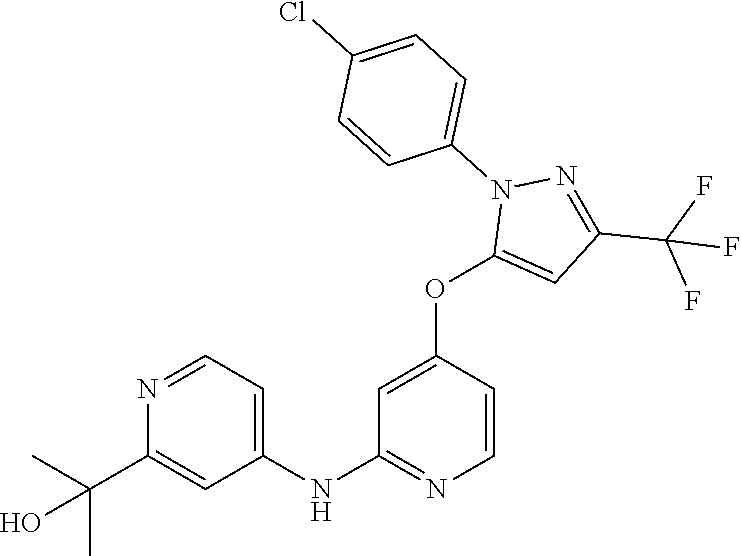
C1(NC2=NC=CC(OC3=CC(C(F)(F)F)=NN3C3=CC=C(Cl)C=C3)=C2)=CC=NC(C(C)(C)O)=C1
